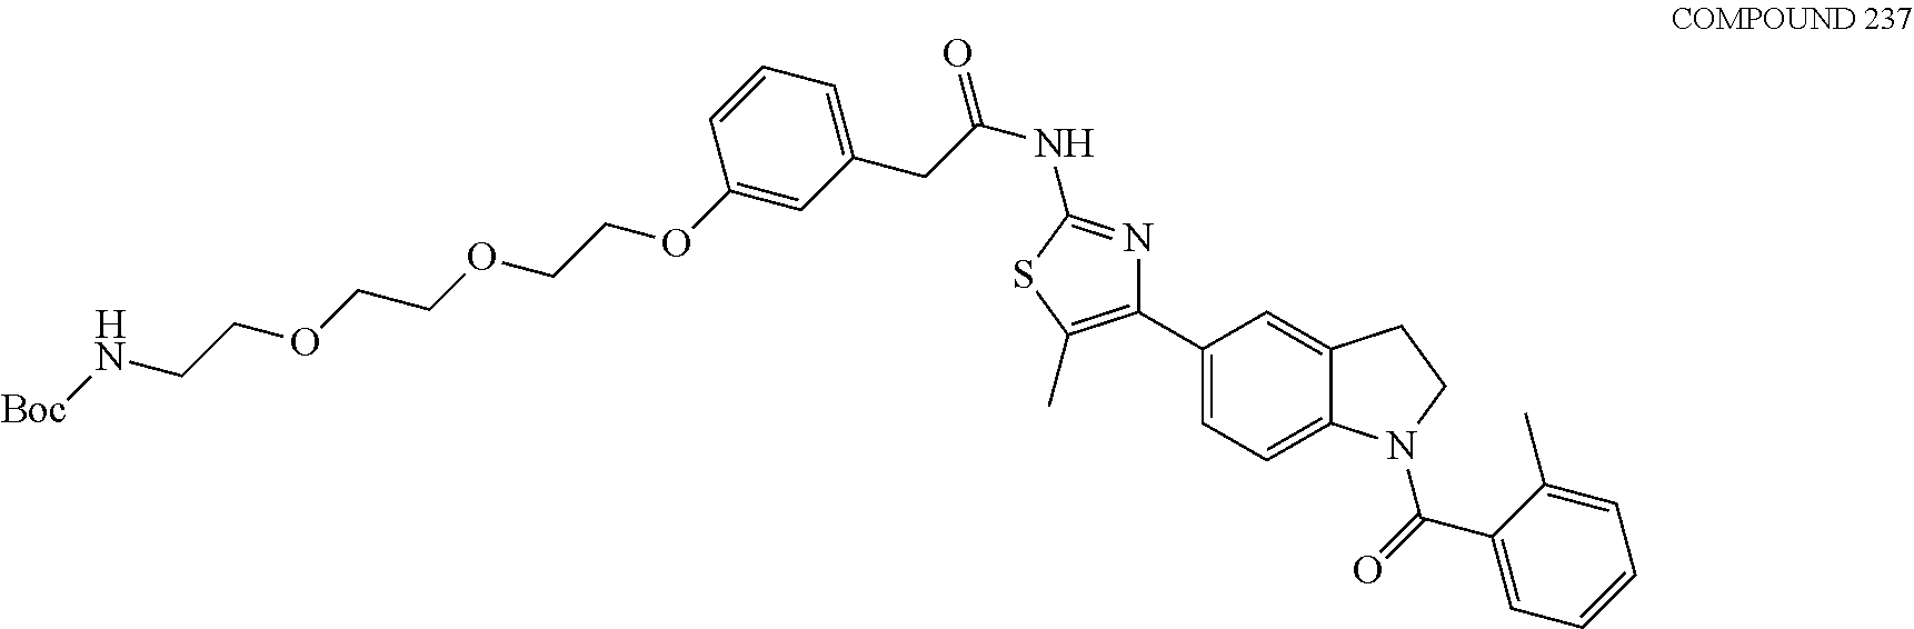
C1=C(OCCOCCOCCN[Boc])C=CC=C1CC(NC1=NC(C2=CC=C3C(=C2)CCN3C(C2=CC=CC=C2C)=O)=C(C)S1)=O
